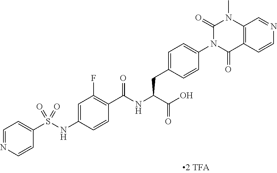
C12=C(C=CN=C1)C(=O)N(C1=CC=C(CC(C(=O)O)NC(=O)C3=C(F)C=C(NS(C4=CC=NC=C4)(=O)=O)C=C3)C=C1)C(=O)N2C
